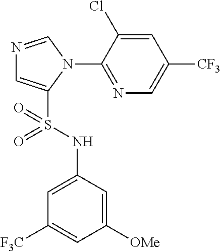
N1=CN(C2=NC=C([CF3])C=C2Cl)C(S(NC2=CC([F3C])=CC([OMe])=C2)(=O)=O)=C1
